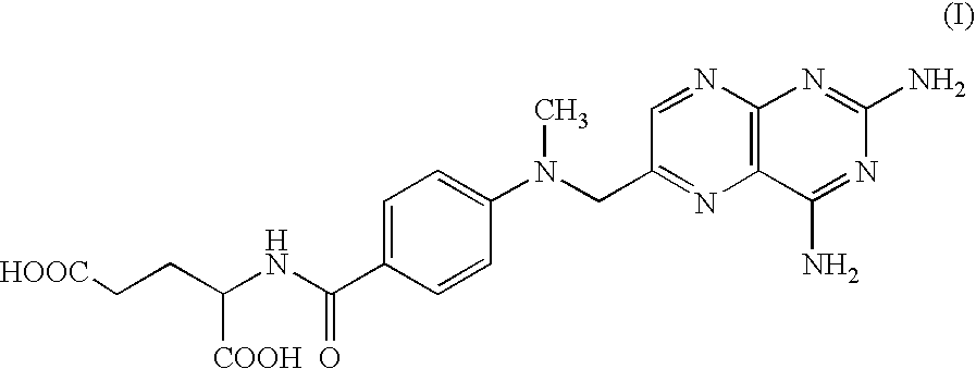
C([COOH])(NC(=O)C1=CC=C(N(CC2=NC3=C(N=C2)N=C(N)N=C3N)C)C=C1)CC[HOOC]
